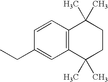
C12=C(C=CC(CC)=C1)C(C)(C)CCC2(C)C
